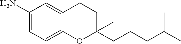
C1(N)=CC=C2C(=C1)CCC(CCCC(C)C)(C)O2
